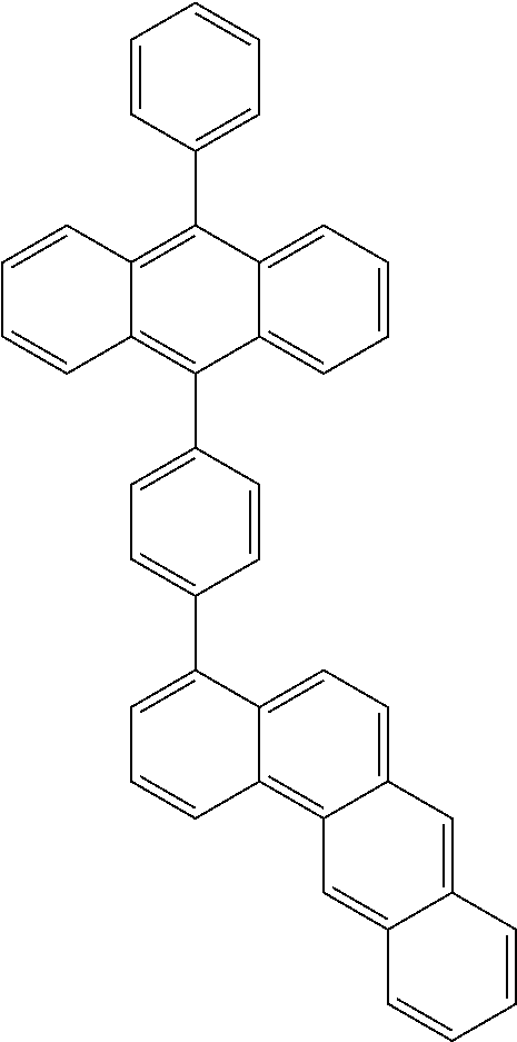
C1=C(C2=C3C(=C(C4=CC=CC=C4)C4=CC=CC=C24)C=CC=C3)C=CC(C2=CC=CC3=C4C(=CC=C23)C=C2C(=C4)C=CC=C2)=C1
